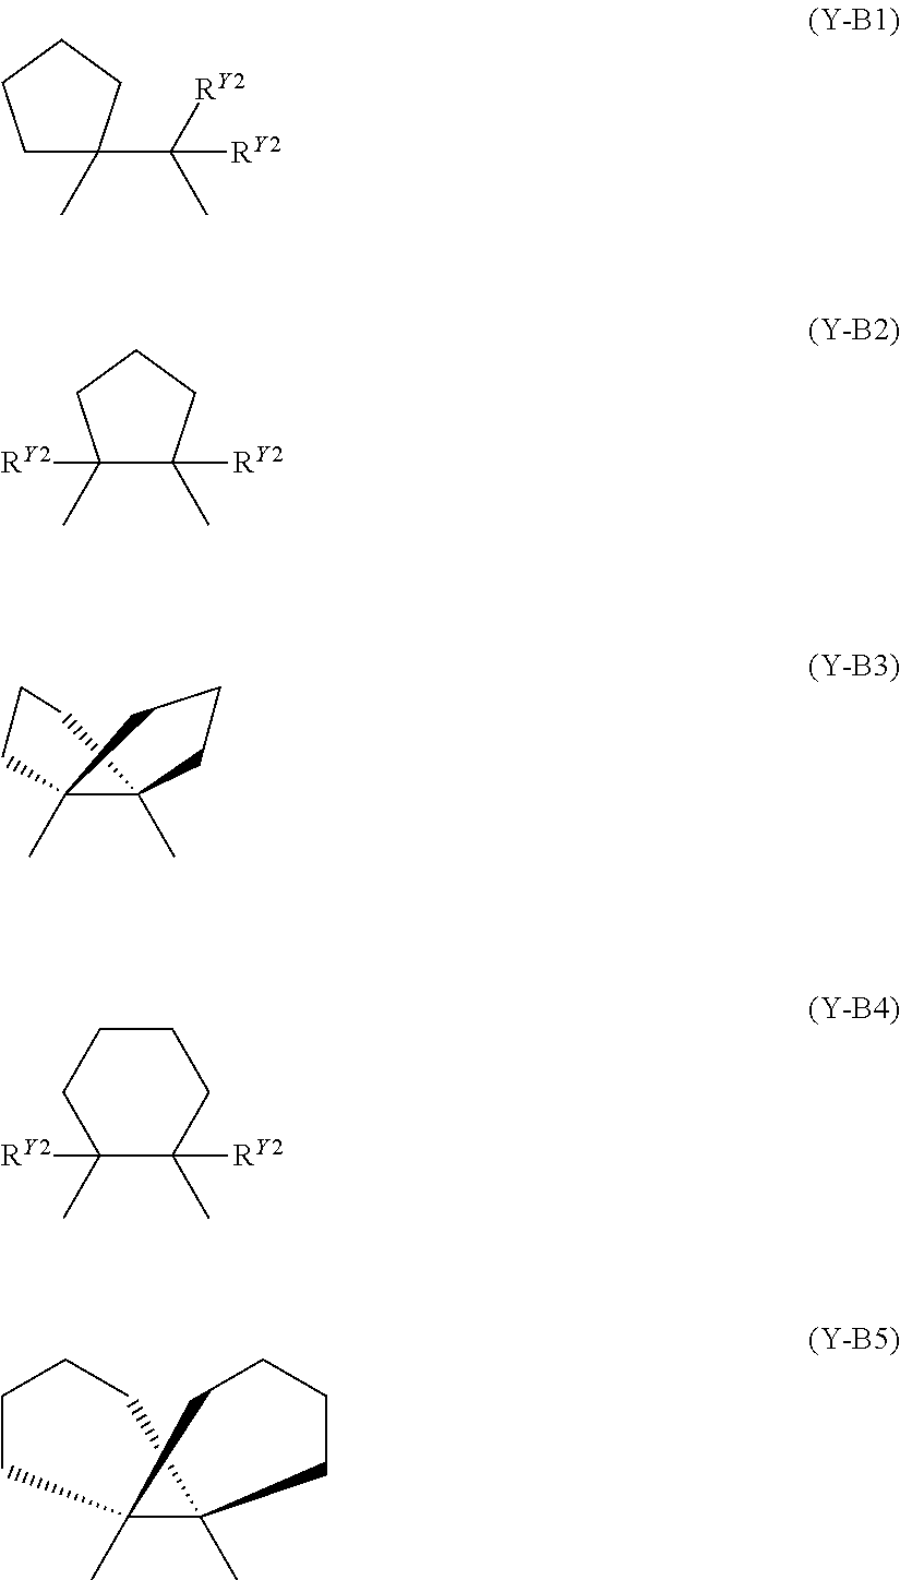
C1C(C)(C([RY2])(C)[RY2])CCC1.C1([RY2])(C)C(C)([RY2])CCC1.C12(C)CCCC1(C)CCC2.C1CCC(C)([RY2])C(C)([RY2])C1.C12(C)CCCCC1(C)CCCC2
